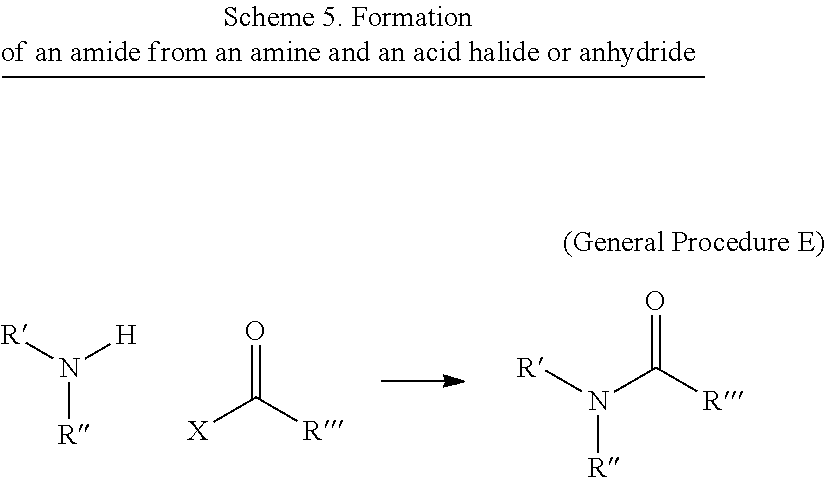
[X]C([R])=O.N([R])([R])[H].N(C([R])=O)([R])[R]
